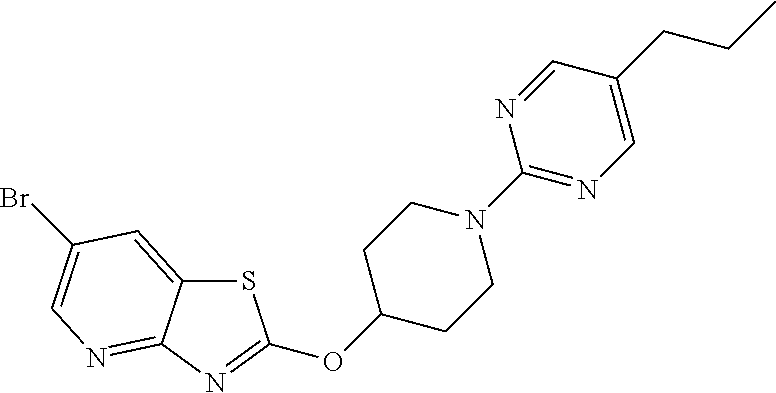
BrC1=CN=C2C(=C1)SC(OC1CCN(C3=NC=C(CCC)C=N3)CC1)=N2
